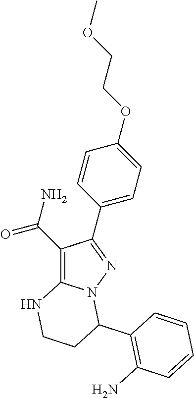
C1(C(N)=O)=C2N(N=C1C1=CC=C(OCCOC)C=C1)C(C1=C(N)C=CC=C1)CCN2
